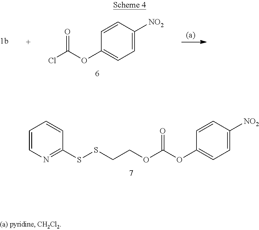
C1=CN=C(SSCCOC(OC2=CC=C([NO2])C=C2)=O)C=C1.ClC(OC1=CC=C([NO2])C=C1)=O
